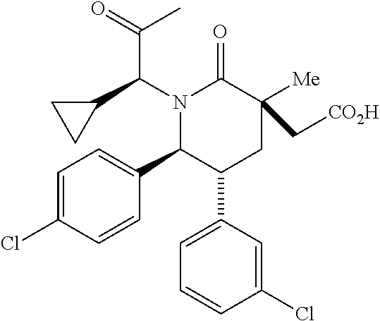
N1(C(C2CC2)C(=O)C)C(C2=CC=C(Cl)C=C2)C(C2=CC=CC(Cl)=C2)CC(C[CO2H])([Me])C1=O
